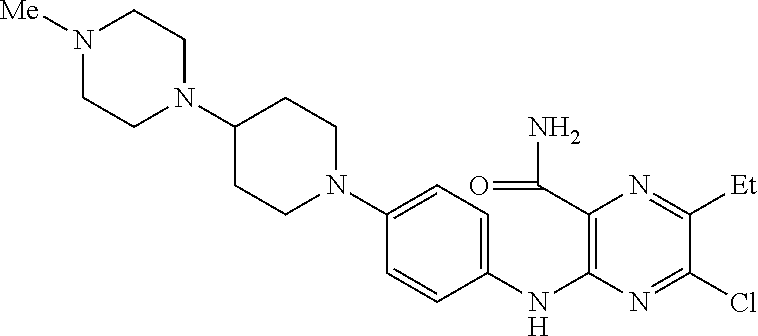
C1(N2CCC(N3CCN([Me])CC3)CC2)=CC=C(NC2=C(C(=O)N)N=C([Et])C(Cl)=N2)C=C1
